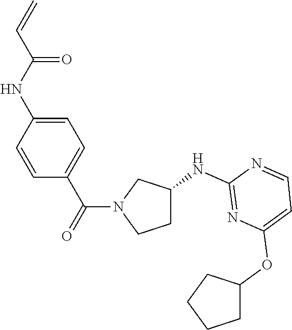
C1=CC(NC(C=C)=O)=CC=C1C(=O)N1CCC(NC2=NC(OC3CCCC3)=CC=N2)C1
